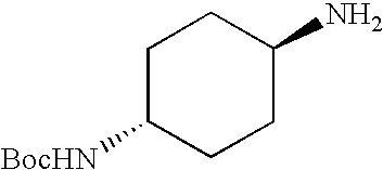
C1C([BocHN])CCC(N)C1
